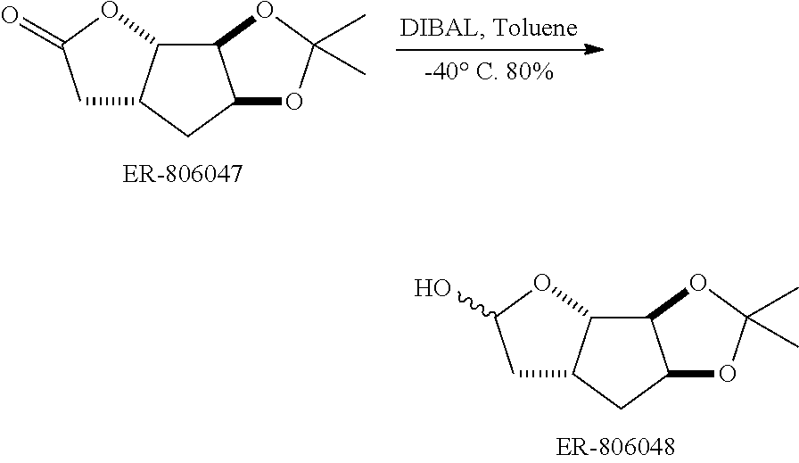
C1C(=O)OC2C3C(CC12)OC(C)(C)O3.C1C(O)OC2C3C(CC12)OC(C)(C)O3
